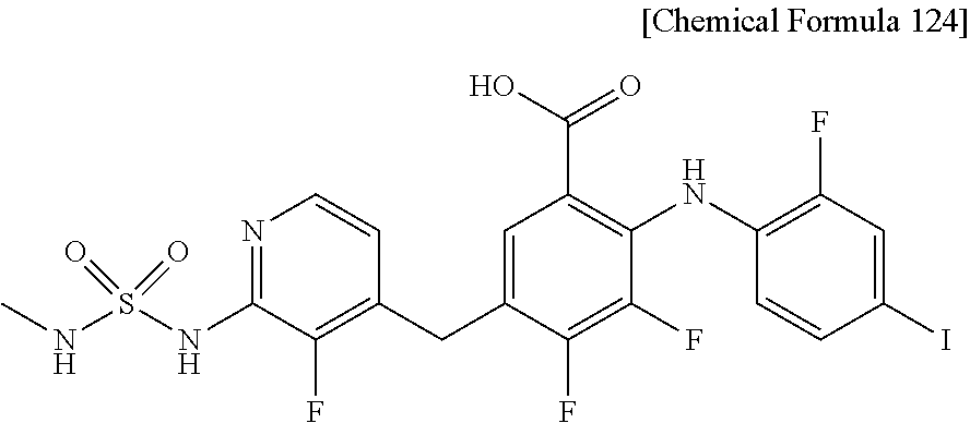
N1=C(NS(NC)(=O)=O)C(F)=C(CC2=CC(C(O)=O)=C(NC3=C(F)C=C(I)C=C3)C(F)=C2F)C=C1
